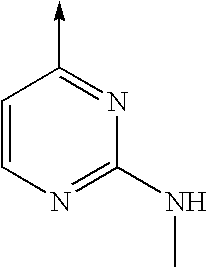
C1=CN=C(NC)N=C1->C
